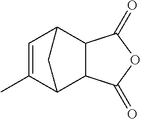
C12C3C=C(C)C(C1C(=O)OC2=O)C3
